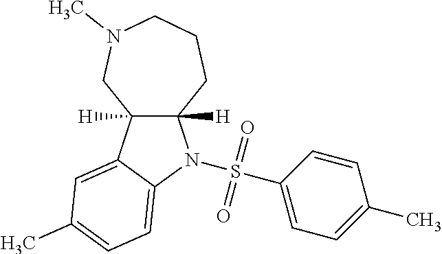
C12([H])C([H])(C3=CC(C)=CC=C3N1S(C1=CC=C(C)C=C1)(=O)=O)CN(C)CCC2
